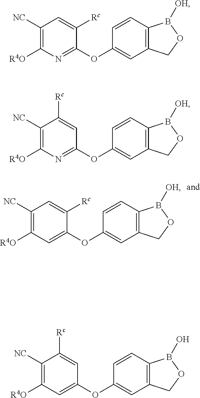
C1([NC])=C([R4O])C=C(OC2=CC3=C(C=C2)B([OH])OC3)C([Rc])=C1.C1([NC])=C([R4O])N=C(OC2=CC3=C(C=C2)B([OH])OC3)C([Rc])=C1.C1([NC])=C([R4O])N=C(OC2=CC3=C(C=C2)B([OH])OC3)C=C1[Rc].C1([NC])=C([R4O])C=C(OC2=CC3=C(C=C2)B(O)OC3)C=C1[Rc]
